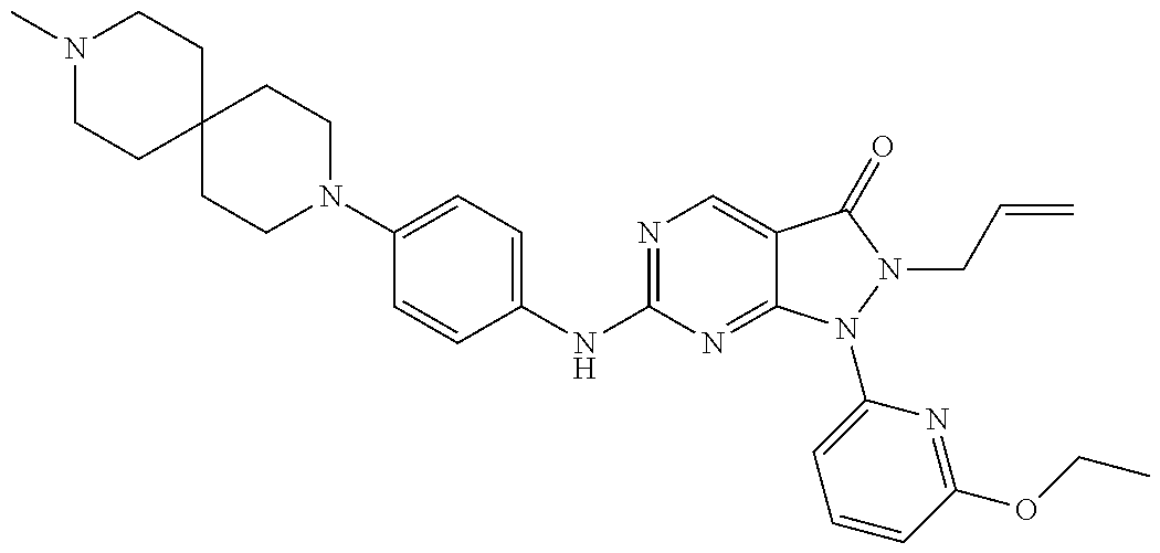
N1(C)CCC2(CC1)CCN(C1=CC=C(NC3=NC=C4C(=N3)N(C3=CC=CC(OCC)=N3)N(CC=C)C4=O)C=C1)CC2
